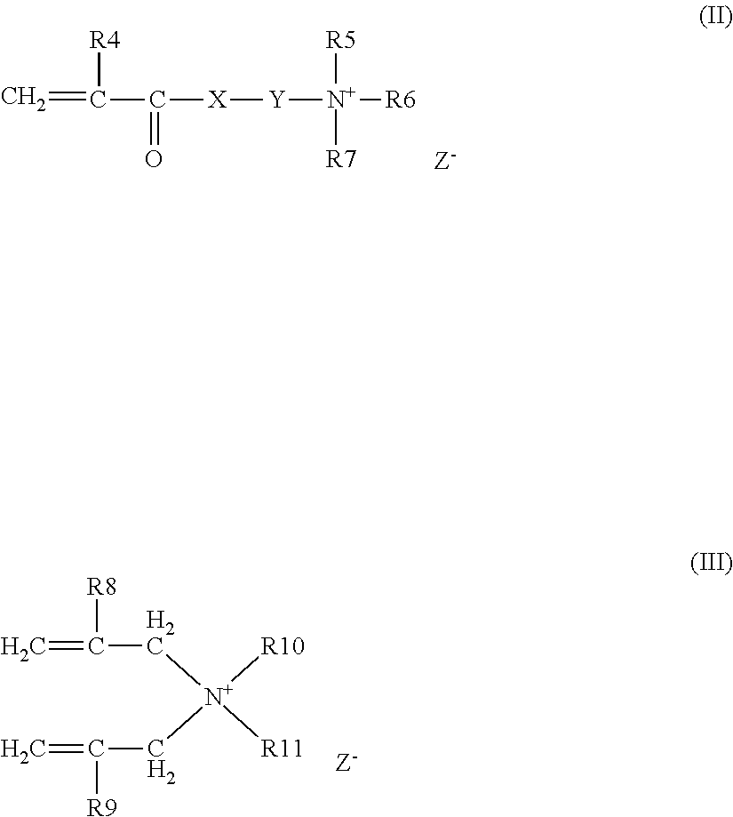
[R4]C(C(=O)[X][Y][N+]([R5])([R7])[R6])=C.C=C(C[N+](CC(=C)[R9])([R10])[R11])[R8].[Z-]
